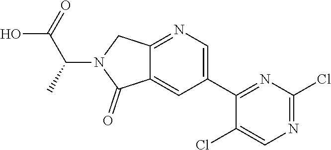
C1(C2=NC(Cl)=NC=C2Cl)=CN=C2C(=C1)C(=O)N(C(C)C(=O)O)C2
